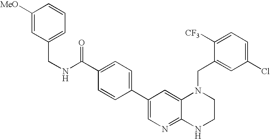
C1(C2=CC=C(C(NCC3=CC=CC([MeO])=C3)=O)C=C2)=CN=C2C(=C1)N(CC1=CC(Cl)=CC=C1[CF3])CCN2
